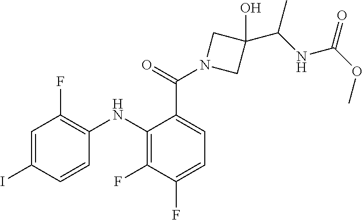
C1=C(I)C=CC(NC2=C(F)C(F)=CC=C2C(N2CC(O)(C(C)NC(=O)OC)C2)=O)=C1F
